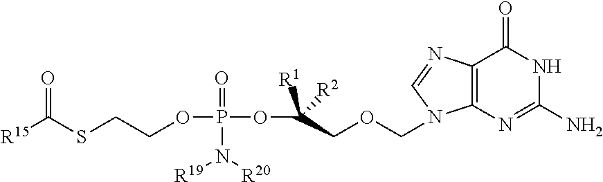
C12=C(N=C(N)NC1=O)N(COCC(OP(OCCSC([R15])=O)(=O)N([R20])[R19])([R1])[R2])C=N2
